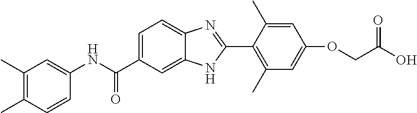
C1(C)=C(C)C=CC(NC(C2=CC=C3C(=C2)NC(C2=C(C)C=C(OCC(O)=O)C=C2C)=N3)=O)=C1
